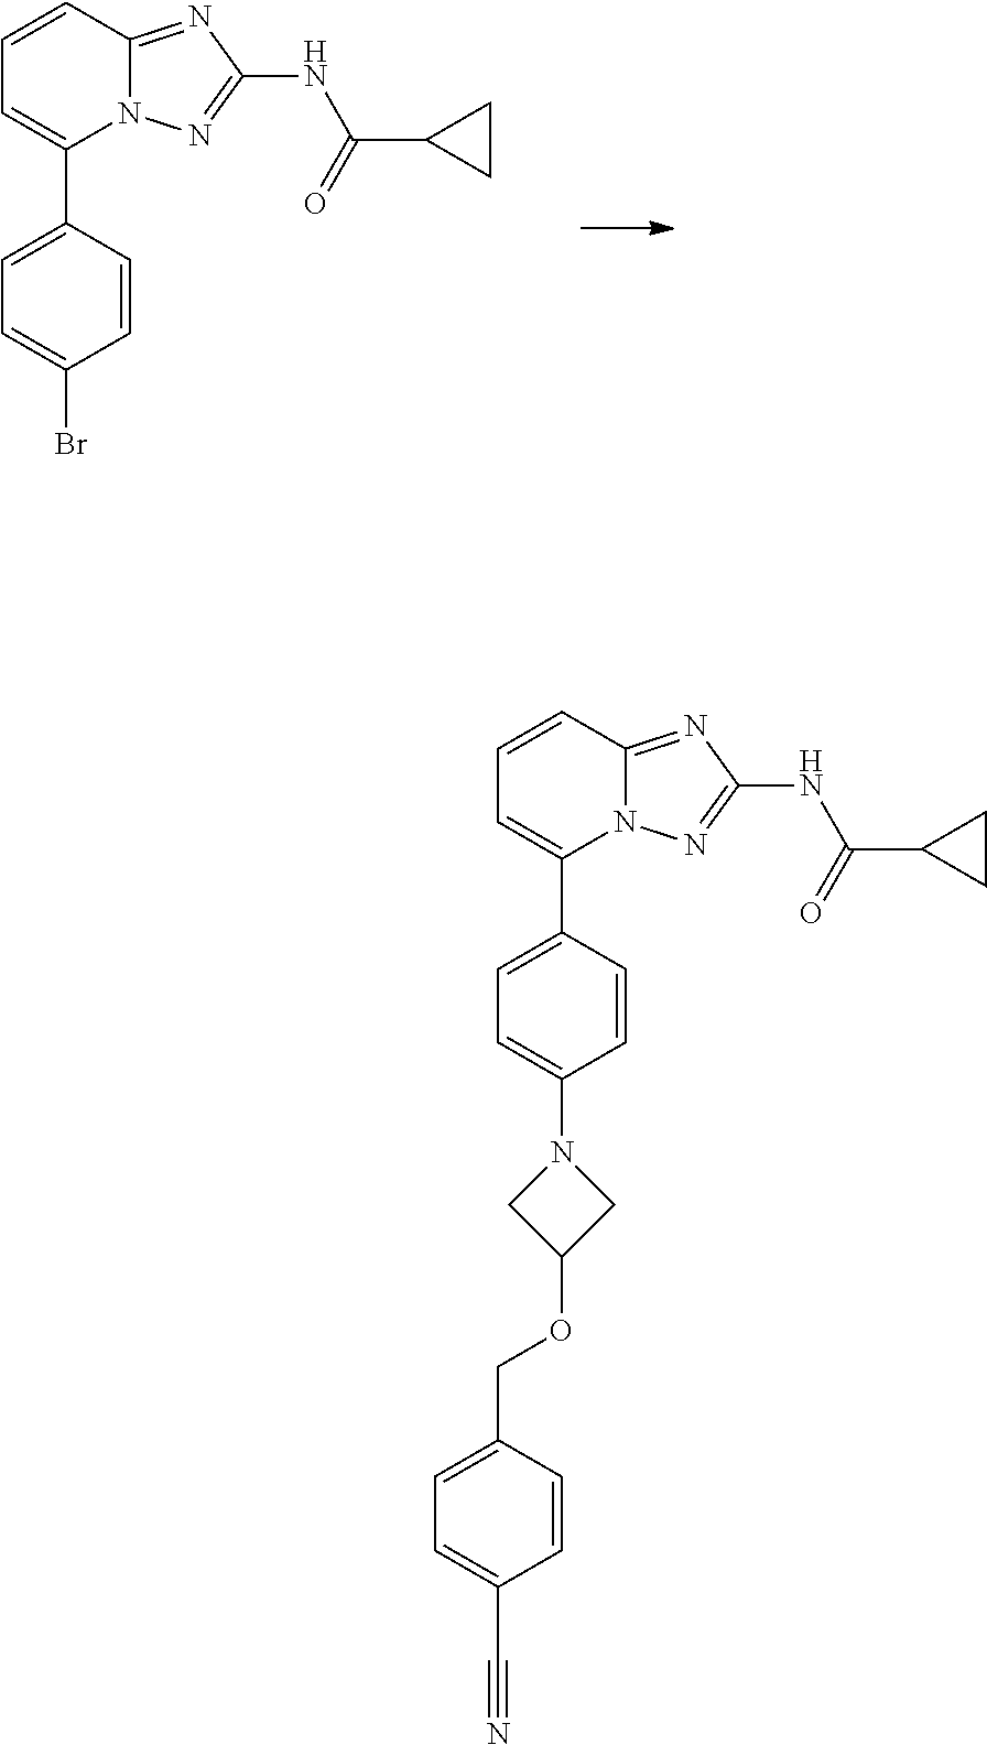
C1=C(C2=CC=CC3=NC(NC(=O)C4CC4)=NN23)C=CC(Br)=C1.C1=C(C2=CC=CC3=NC(NC(=O)C4CC4)=NN23)C=CC(N2CC(OCC3=CC=C(C#N)C=C3)C2)=C1
